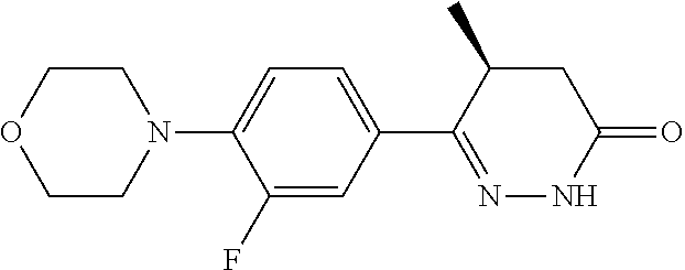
N1(C2=CC=C(C3=NNC(=O)CC3C)C=C2F)CCOCC1
